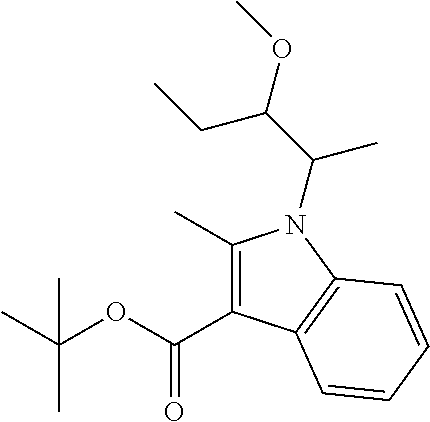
C1(C)=C(C(OC(C)(C)C)=O)C2=C(C=CC=C2)N1C(C(CC)OC)C
